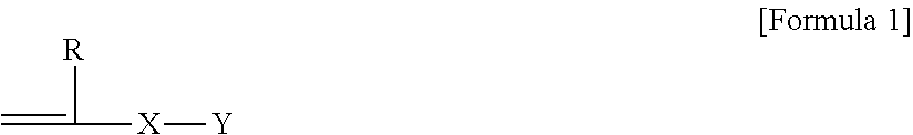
C=C([R])[X][Y]
